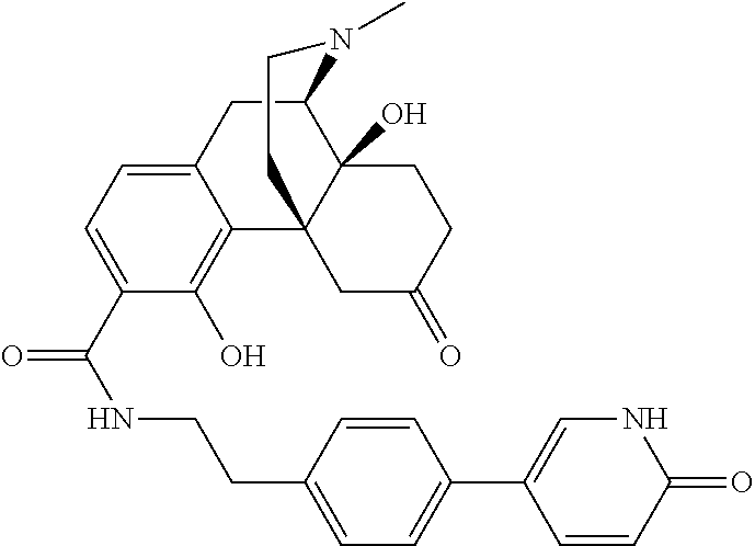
C1=CC(=O)NC=C1C1=CC=C(CCNC(=O)C2=CC=C3C(=C2O)C24C(O)(C(C3)N(C)CC2)CCC(=O)C4)C=C1
